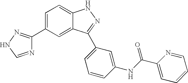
C1(C2=CC=C3C(=C2)C(C2=CC=CC(NC(=O)C4=CC=CC=N4)=C2)=NN3)=NNC=N1
